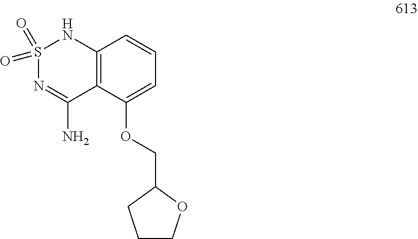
S1(=O)(=O)N=C(N)C2=C(N1)C=CC=C2OCC1CCCO1
